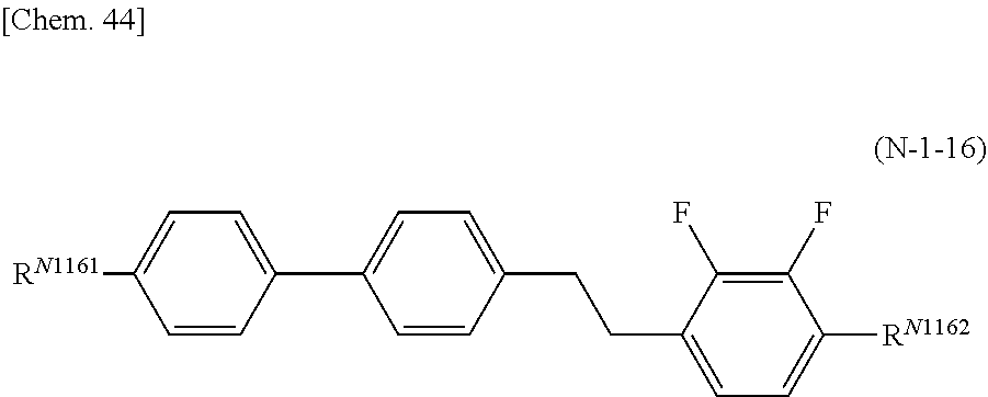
C1(C2=CC=C([RN1161])C=C2)=CC=C(CCC2=CC=C([RN1162])C(F)=C2F)C=C1
